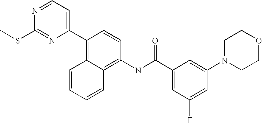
N1=CC=C(C2=C3C(=C(NC(C4=CC(F)=CC(N5CCOCC5)=C4)=O)C=C2)C=CC=C3)N=C1SC
